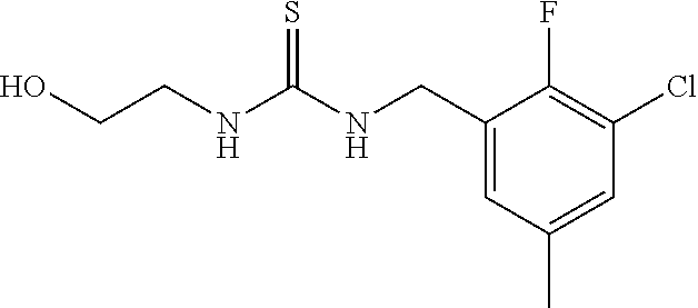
C1(CNC(NCCO)=S)=CC(C)=CC(Cl)=C1F
